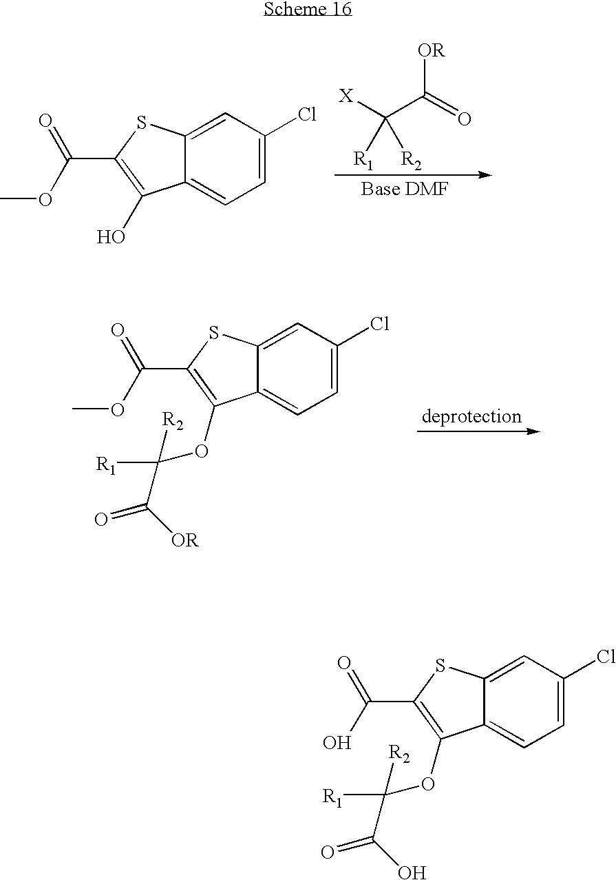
C1=C2C(=CC=C1Cl)C(O)=C(C(OC)=O)S2.[OR]C(=O)C([X])([R1])[R2].C1=C2C(=CC=C1Cl)C(OC(C(=O)[OR])([R2])[R1])=C(C(OC)=O)S2.C1=C2C(=CC=C1Cl)C(OC(C(=O)O)([R2])[R1])=C(C(O)=O)S2
